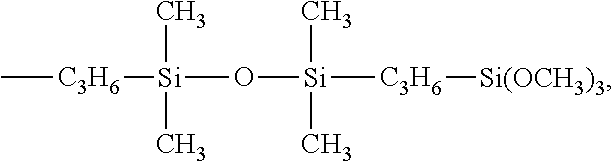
C[C3H6][Si](O[Si]([C3H6][Si(OCH3)3])(C)C)(C)C
